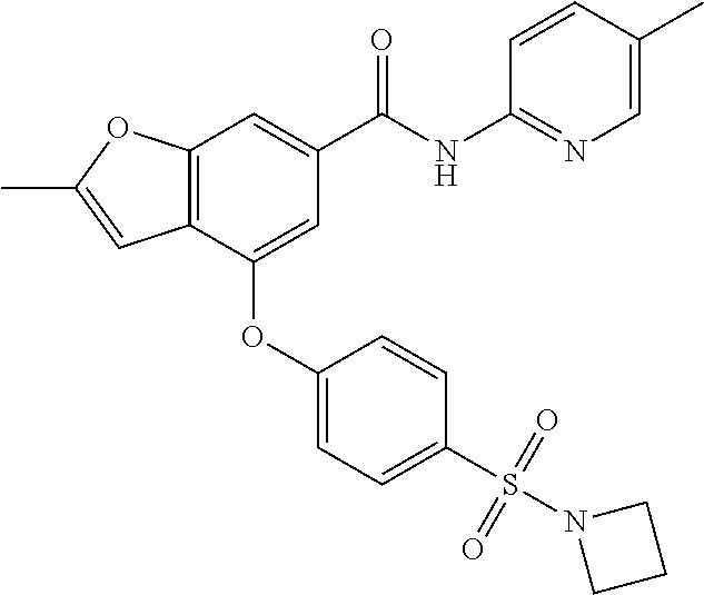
C12=C(C(OC3=CC=C(S(N4CCC4)(=O)=O)C=C3)=CC(C(NC3=NC=C(C)C=C3)=O)=C1)C=C(C)O2
